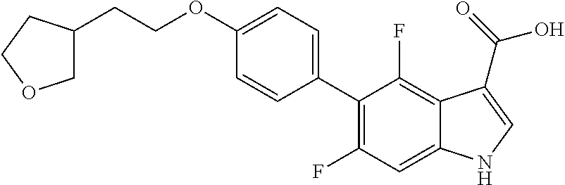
C1(C2=C(F)C=C3C(=C2F)C(C(=O)O)=CN3)=CC=C(OCCC2COCC2)C=C1
